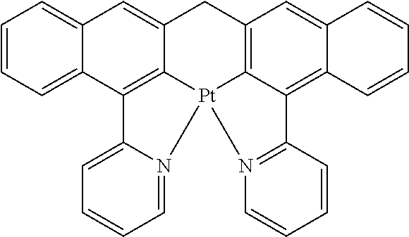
C1=N2C(=CC=C1)C1=C3C(=CC4=CC=CC=C14)CC1=C4C(=C5C(=C1)C=CC=C5)C1=N(C=CC=C1)[Pt]234
